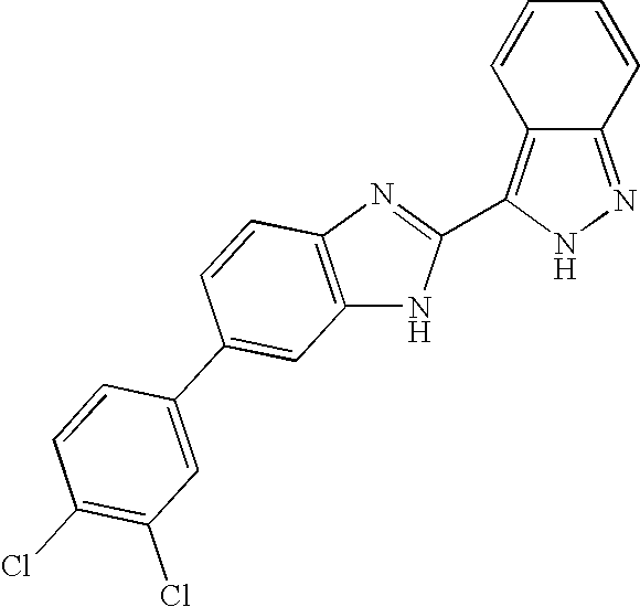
C1=CC2=C(C3=NC4=C(N3)C=C(C3=CC(Cl)=C(Cl)C=C3)C=C4)NN=C2C=C1
